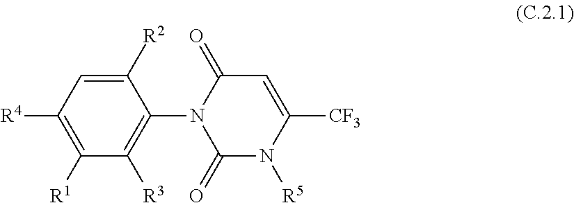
C1([R2])=CC([R4])=C([R1])C([R3])=C1N1C(=O)N([R5])C([CF3])=CC1=O
